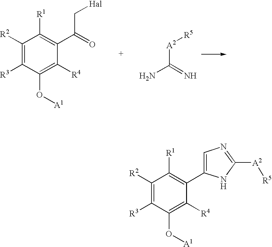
C1([R2])=C([R3])C(O[A1])=C([R4])C(C(=O)C[Hal])=C1[R1].[A2](C(N)=N)[R5].C1([R2])=C([R3])C(O[A1])=C([R4])C(C2=CN=C([A2][R5])N2)=C1[R1]
